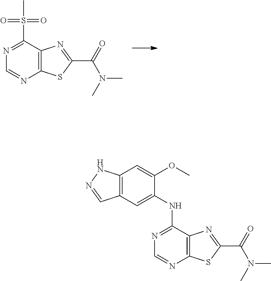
S(C1=NC=NC2=C1N=C(C(=O)N(C)C)S2)(C)(=O)=O.N(C1=NC=NC2=C1N=C(C(=O)N(C)C)S2)C1=CC2=C(C=C1OC)NN=C2
